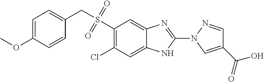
O=S(=O)(CC1=CC=C(OC)C=C1)C1=C(Cl)C=C2C(=C1)N=C(N1C=C(C(=O)O)C=N1)N2
